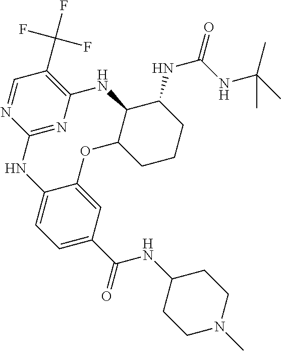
C12=CC=C(C(NC3CCN(C)CC3)=O)C=C1OC1C(NC3=C(C(F)(F)F)C=NC(=N3)N2)C(NC(NC(C)(C)C)=O)CCC1
